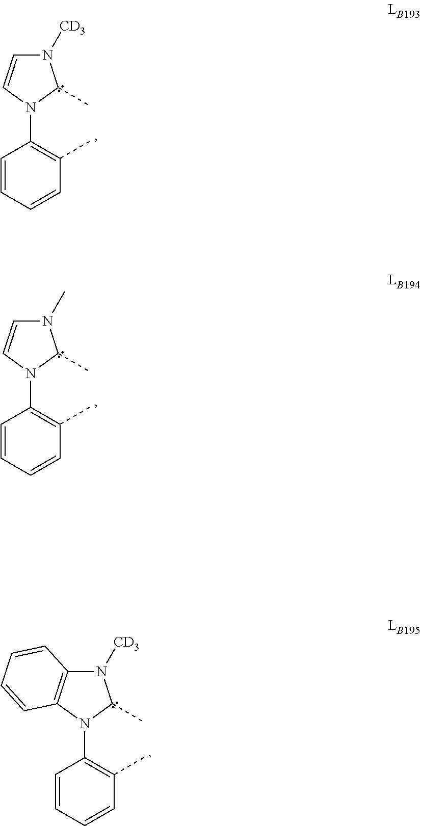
C1=CC=CC(C)=C1N1C(C)N([CD3])C=C1.C1=CC=CC(C)=C1N1C(C)N(C)C=C1.C1=CC=CC(C)=C1N1C(C)N([CD3])C2=C1C=CC=C2
